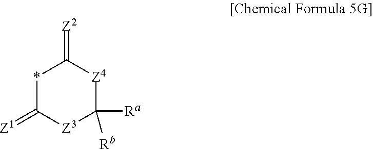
*1C(=[Z1])[Z3]C([Ra])([Rb])[Z4]C1=[Z2]
